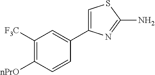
C1([F3C])=C([nPrO])C=CC(C2=CSC(N)=N2)=C1
